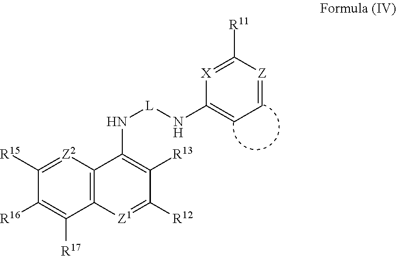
[Z2]1=C([R15])C([R16])=C([R17])C2=C1C(N[L]NC1=CC=[Z]C([R11])=[X]1)=C([R13])C([R12])=[Z1]2
